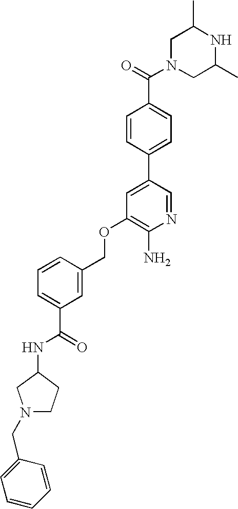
C1N(C(=O)C2=CC=C(C3=CC(OCC4=CC(C(NC5CN(CC6=CC=CC=C6)CC5)=O)=CC=C4)=C(N)N=C3)C=C2)CC(C)NC1C
